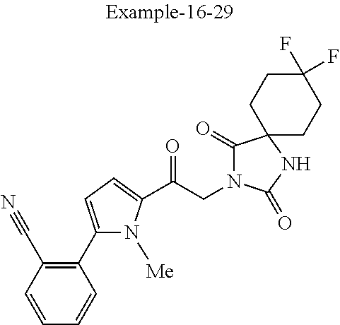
C1=CC(C#N)=C(C2=CC=C(C(CN3C(=O)C4(NC3=O)CCC(F)(F)CC4)=O)N2[Me])C=C1
